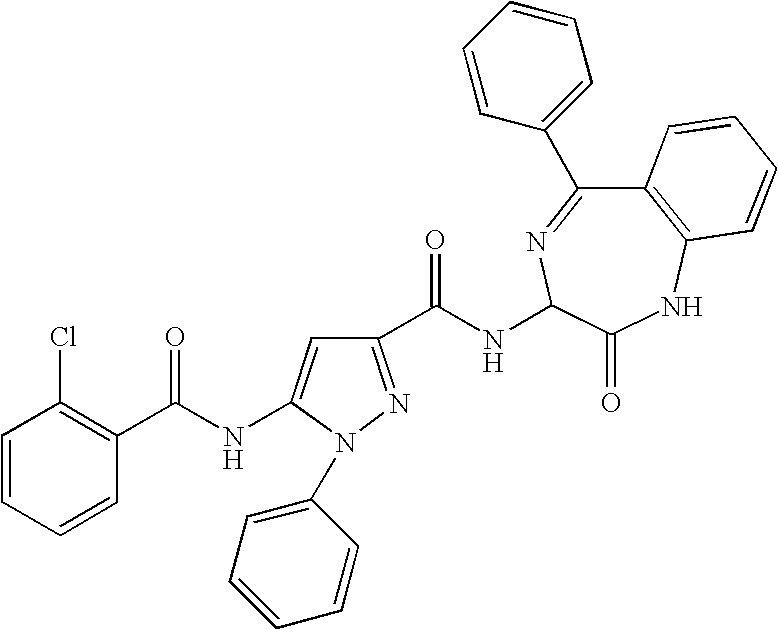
C1=CC=CC(C(NC2=CC(C(NC3N=C(C4=CC=CC=C4)C4=C(NC3=O)C=CC=C4)=O)=NN2C2=CC=CC=C2)=O)=C1Cl
